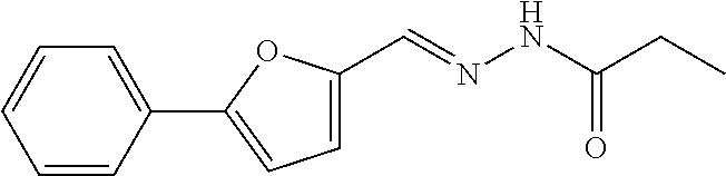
C(=NNC(CC)=O)C1=CC=C(C2=CC=CC=C2)O1
